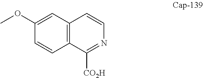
C1=C(OC)C=CC2=C1C=CN=C2[CO2H]
